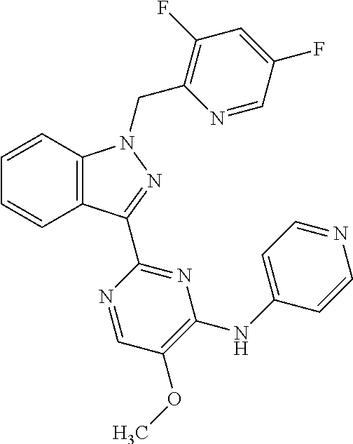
C12=C(C=CC=C1)N(CC1=C(F)C=C(F)C=N1)N=C2C1=NC(NC2=CC=NC=C2)=C(OC)C=N1
